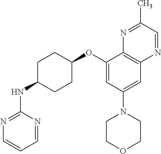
C1(NC2CCC(OC3=CC(N4CCOCC4)=CC4=C3N=C(C)C=N4)CC2)=NC=CC=N1
